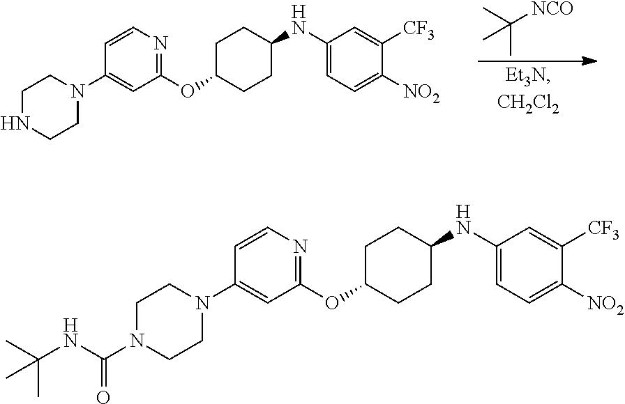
C1NCCN(C2=CC(OC3CCC(NC4=CC=C([NO2])C([CF3])=C4)CC3)=NC=C2)C1.C([NCO])(C)(C)C.C1CN(C2=CC(OC3CCC(NC4=CC=C([NO2])C([CF3])=C4)CC3)=NC=C2)CCN1C(NC(C)(C)C)=O
